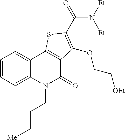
C1=CC=C2C(=C1)C1=C(C(=O)N2CCC[Me])C(OCC[OEt])=C(C(=O)N([Et])[Et])S1
